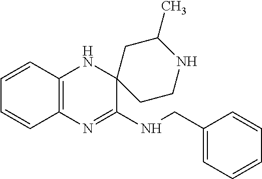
C12=C(N=C(NCC3=CC=CC=C3)C3(N1)CCNC(C)C3)C=CC=C2
